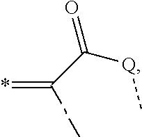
*=CC([Q]C)=O
